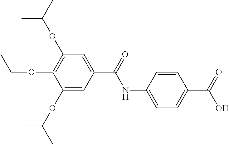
C1=C(NC(=O)C2=CC(OC(C)C)=C(OCC)C(OC(C)C)=C2)C=CC(C(=O)O)=C1
